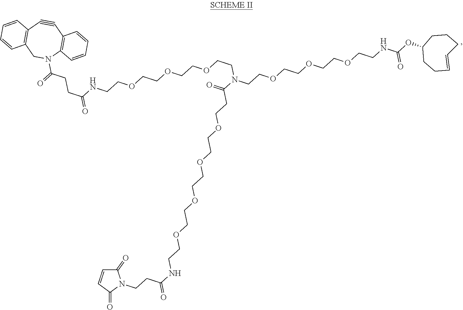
C1=CC(=O)N(CCC(NCCOCCOCCOCCOCCC(N(CCOCCOCCOCCNC(OC2CCC=CCCC2)=O)CCOCCOCCOCCNC(CCC(N2C3=C(C#CC4=C(C2)C=CC=C4)C=CC=C3)=O)=O)=O)=O)C1=O
